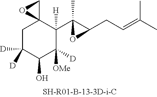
C1C([D])([D])C(O)C([D])([OMe])C(C2(C)C(CC=C(C)C)O2)([H])C12CO2
